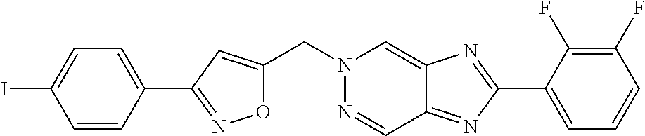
C1=CC(C2=NOC(CN3N=CC4=NC(C5=CC=CC(F)=C5F)=NC4=C3)=C2)=CC=C1I
